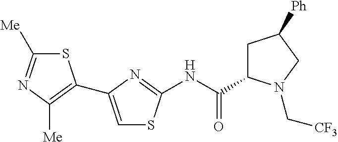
S1C([Me])=NC([Me])=C1C1=CSC(NC(=O)C2CC([Ph])CN2C[CF3])=N1
